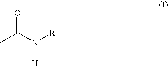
CC(N([R])[H])=O
